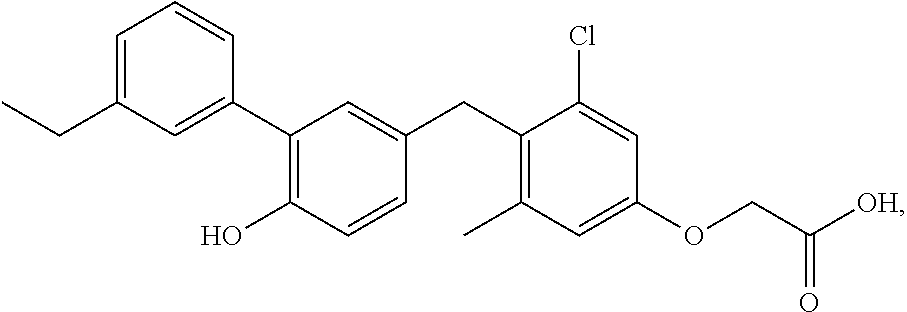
C1(C2=C(O)C=CC(CC3=C(C)C=C(OCC([OH])=O)C=C3Cl)=C2)=CC(CC)=CC=C1
